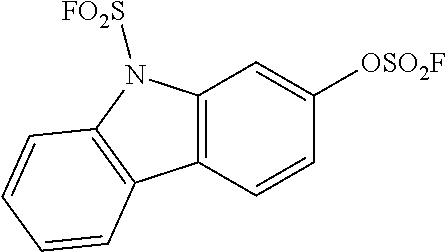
C12=C(N([FO2S])C3=C1C=CC=C3)C=C([OSO2F])C=C2
